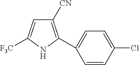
C1([CN])=C(C2=CC=C(Cl)C=C2)NC([F3C])=C1
